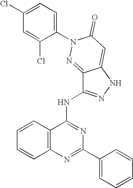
C12=C(N=C(C3=CC=CC=C3)N=C1NC1=NNC3=CC(=O)N(C4=CC=C(Cl)C=C4Cl)N=C13)C=CC=C2
